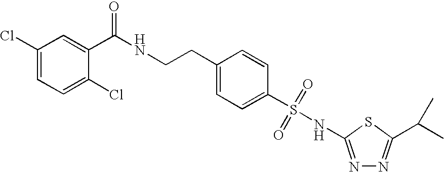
C1(Cl)=CC=C(Cl)C(C(NCCC2=CC=C(S(NC3=NN=C(C(C)C)S3)(=O)=O)C=C2)=O)=C1
